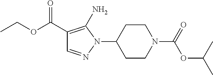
N1(C(=O)OC(C)C)CCC(N2C(N)=C(C(OCC)=O)C=N2)CC1
